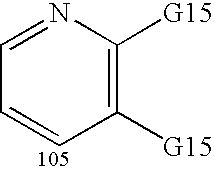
C1=NC([G15])=C([G15])C=C1
